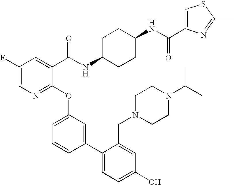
C1(F)=CN=C(OC2=CC=CC(C3=CC=C(O)C=C3CN3CCN(C(C)C)CC3)=C2)C(C(NC2CCC(NC(=O)C3=CSC(C)=N3)CC2)=O)=C1
